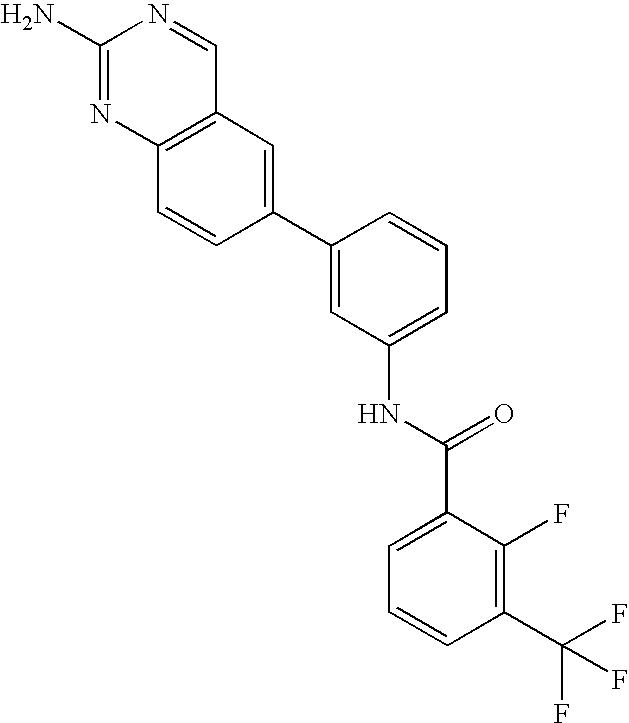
C1(N)=NC2=C(C=N1)C=C(C1=CC(NC(C3=CC=CC(C(F)(F)F)=C3F)=O)=CC=C1)C=C2
